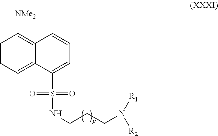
N(CCCNS(C1=CC=CC2=C([NMe2])C=CC=C12)(=O)=O)([R1])[R2]
